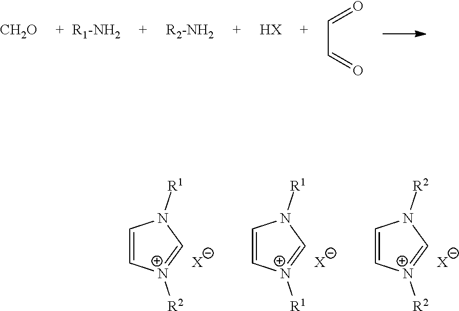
[CH2O].[R1-NH2].[R2-NH2].[HX].C(C=O)=O.C1=C[N+]([R2])=CN1[R1].[X].C1=C[N+]([R1])=CN1[R1].[X].C1=C[N+]([R2])=CN1[R2].[X]
